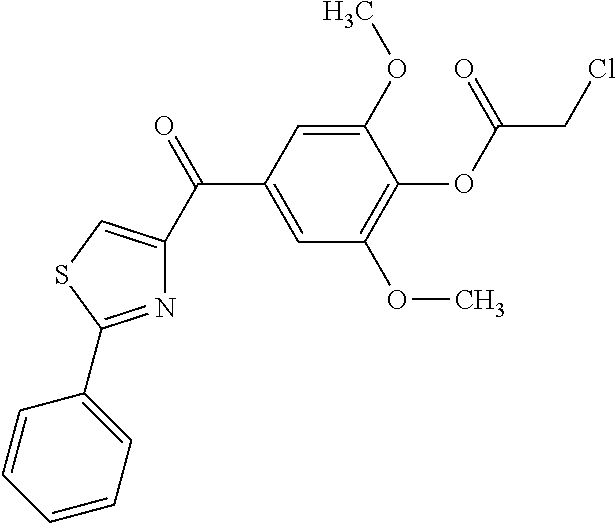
C1(C(=O)C2=CSC(C3=CC=CC=C3)=N2)=CC(OC)=C(OC(CCl)=O)C(OC)=C1
